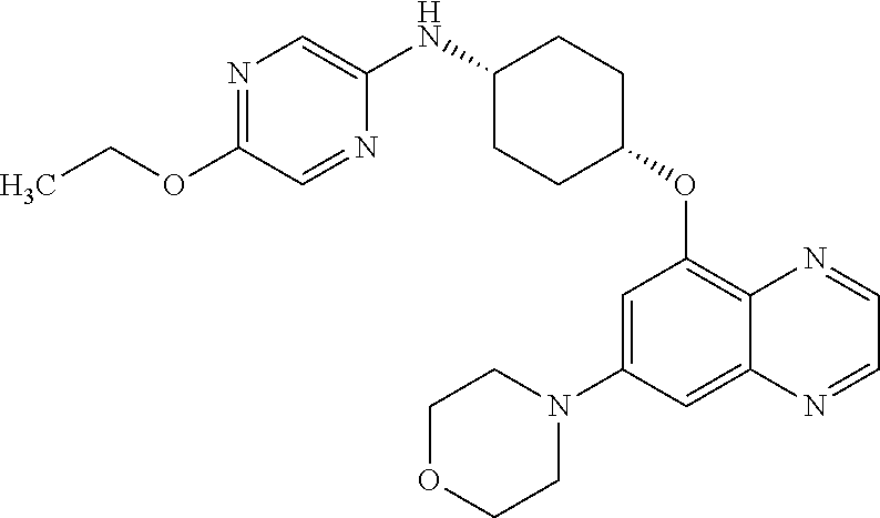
C1(OCC)=NC=C(NC2CCC(OC3=C4C(=CC(N5CCOCC5)=C3)N=CC=N4)CC2)N=C1
